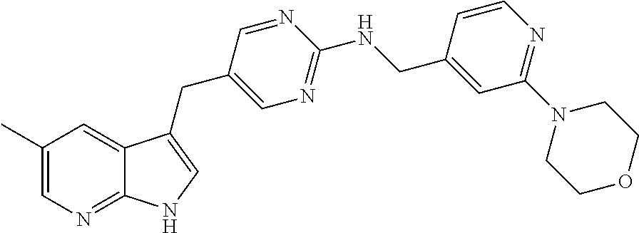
C1(C)=CN=C2C(=C1)C(CC1=CN=C(NCC3=CC(N4CCOCC4)=NC=C3)N=C1)=CN2
